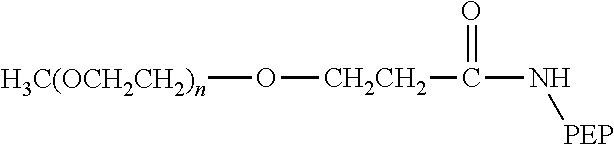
[H3C(OCH2CH2)n]O[CH2CH2]C(N[PEP])=O
